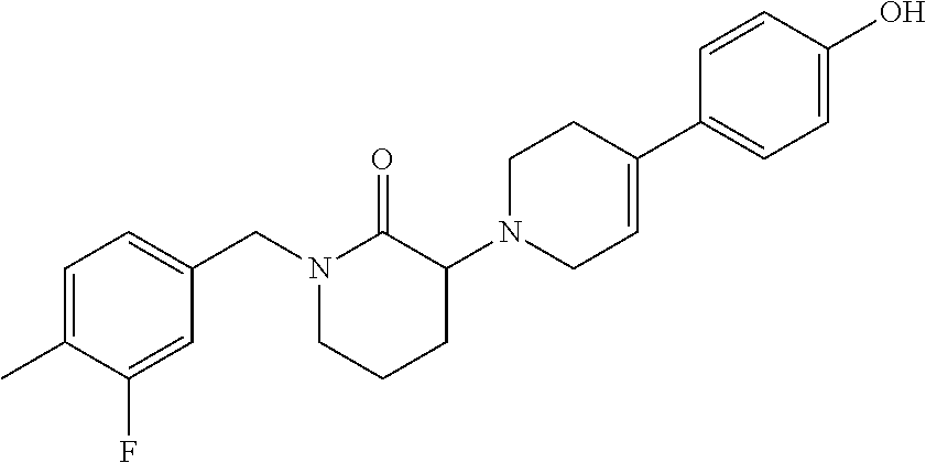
C1=C(C)C(F)=CC(CN2CCCC(N3CC=C(C4=CC=C(O)C=C4)CC3)C2=O)=C1
